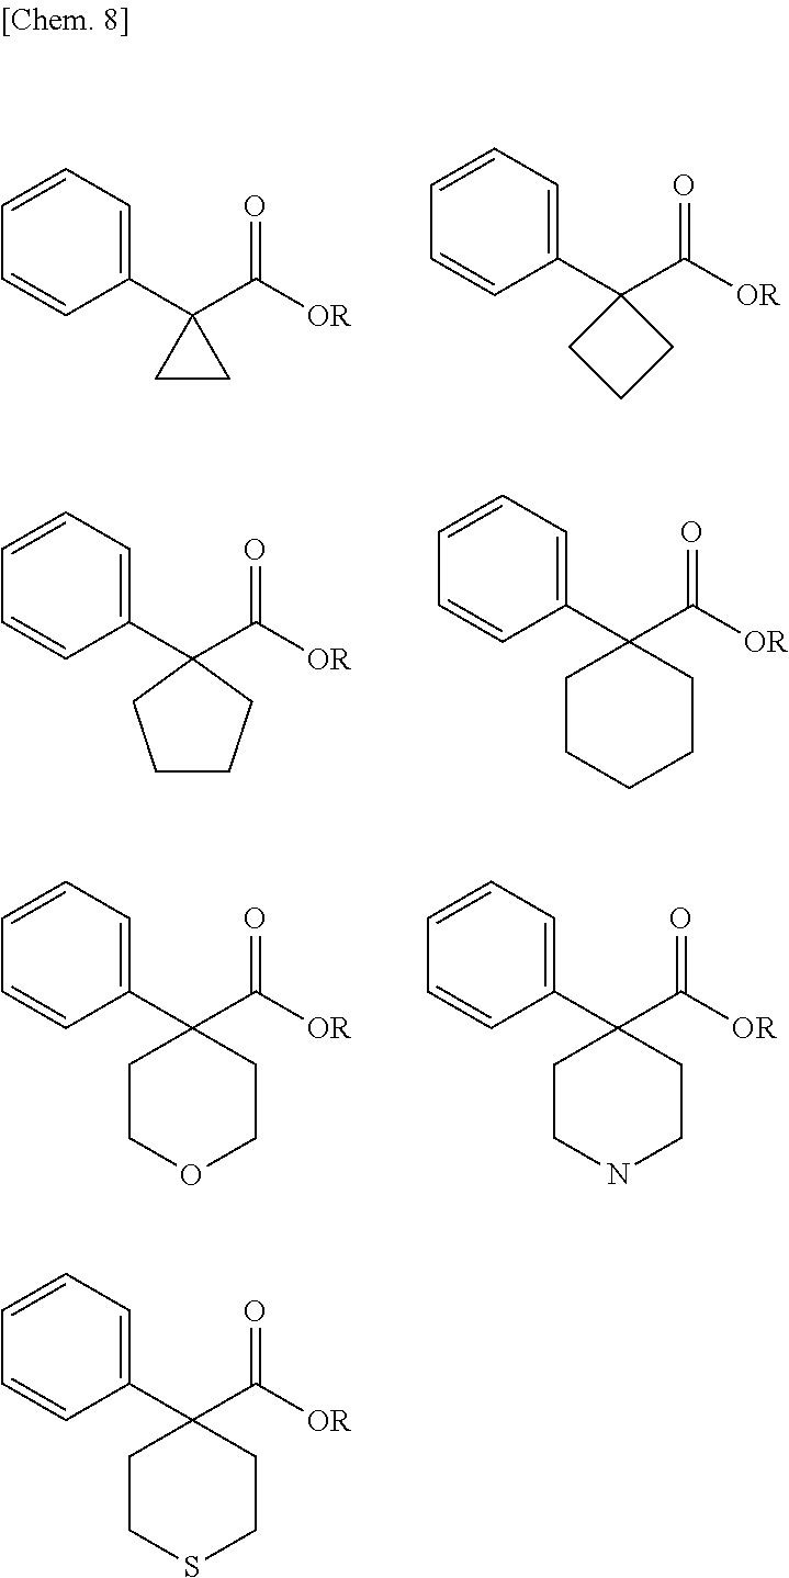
C1(C2(C(=O)[OR])CC2)=CC=CC=C1.C1(C2(C(=O)[OR])CCC2)=CC=CC=C1.C1(C2(C(=O)[OR])CCCC2)=CC=CC=C1.C1(C2(C(=O)[OR])CCCCC2)=CC=CC=C1.C1(C2(C(=O)[OR])CCOCC2)=CC=CC=C1.C1(C2(C(=O)[OR])CCNCC2)=CC=CC=C1.C1(C2(C(=O)[OR])CCSCC2)=CC=CC=C1
